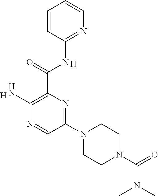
C(C1=C(N)N=CC(N2CCN(C(=O)N(C)C)CC2)=N1)(=O)NC1=NC=CC=C1.[H].[H]
